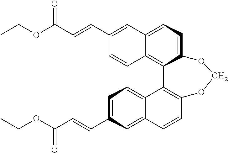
C12=CC=C3C(=C1C=CC(C=CC(OCC)=O)=C2)C1=C(C=CC2=CC(C=CC(OCC)=O)=CC=C12)OCO3
